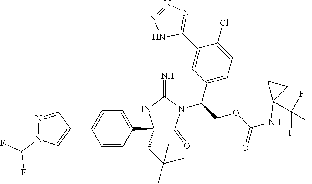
C1(C2=CC=C(C3=CN(C(F)F)N=C3)C=C2)(CC(C)(C)C)C(=O)N(C(COC(NC2(C(F)(F)F)CC2)=O)C2=CC=C(Cl)C(C3=NN=NN3)=C2)C(=N)N1
